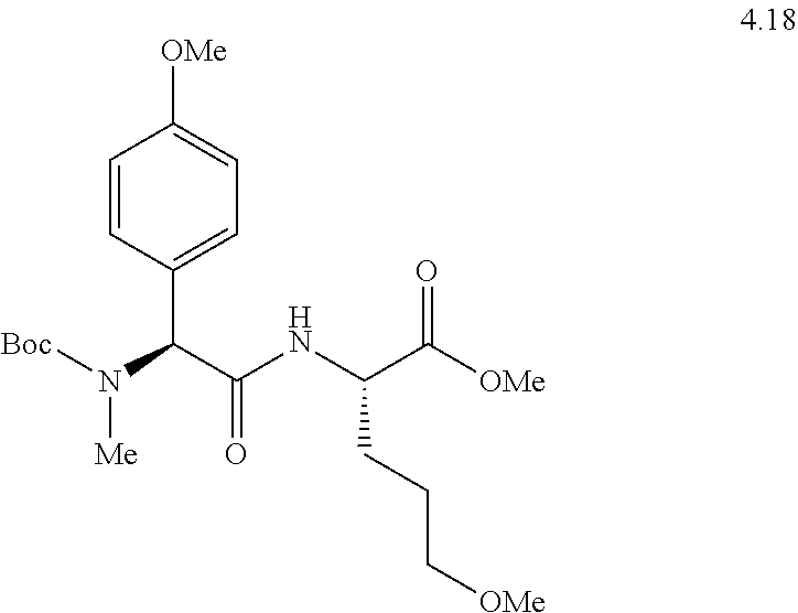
C1=CC(C(C(NC(C([OMe])=O)CCC[OMe])=O)N([Boc])[Me])=CC=C1[OMe]
